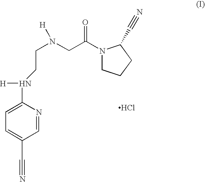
Cl.N1(C(CN(CCN([H])C2=CC=C(C#N)C=N2)[H])=O)CCCC1C#N
